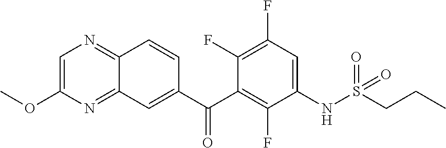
C1=C(OC)N=C2C(=N1)C=CC(C(C1=C(F)C(NS(=O)(=O)CCC)=CC(F)=C1F)=O)=C2
